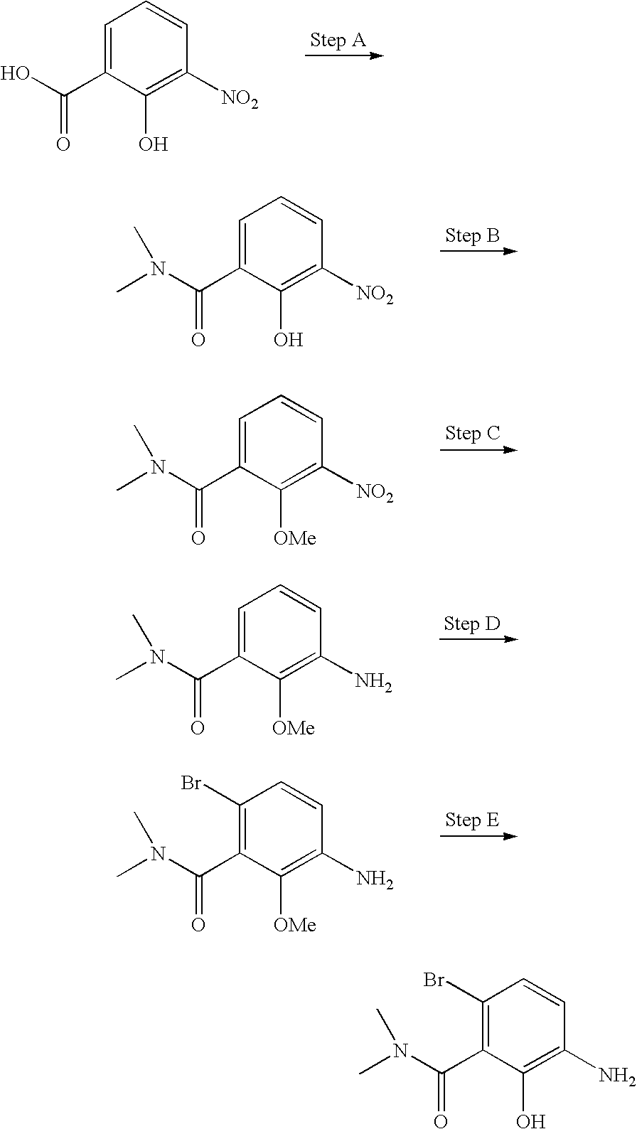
C1=C(C(O)=O)C(O)=C([NO2])C=C1.C1=C(C(N(C)C)=O)C(O)=C([NO2])C=C1.C1=C(C(N(C)C)=O)C([OMe])=C([NO2])C=C1.C1=C(C(N(C)C)=O)C([OMe])=C(N)C=C1.C1(Br)=C(C(N(C)C)=O)C([OMe])=C(N)C=C1.C1(Br)=C(C(N(C)C)=O)C(O)=C(N)C=C1
